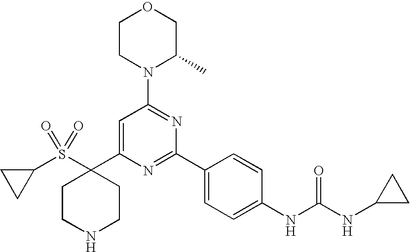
C1(S(C2(C3=CC(N4C(C)COCC4)=NC(C4=CC=C(NC(NC5CC5)=O)C=C4)=N3)CCNCC2)(=O)=O)CC1
